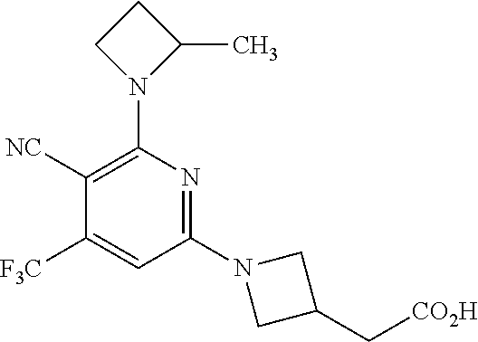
C1([NC])=C(N2C(C)CC2)N=C(N2CC(C[CO2H])C2)C=C1[F3C]
